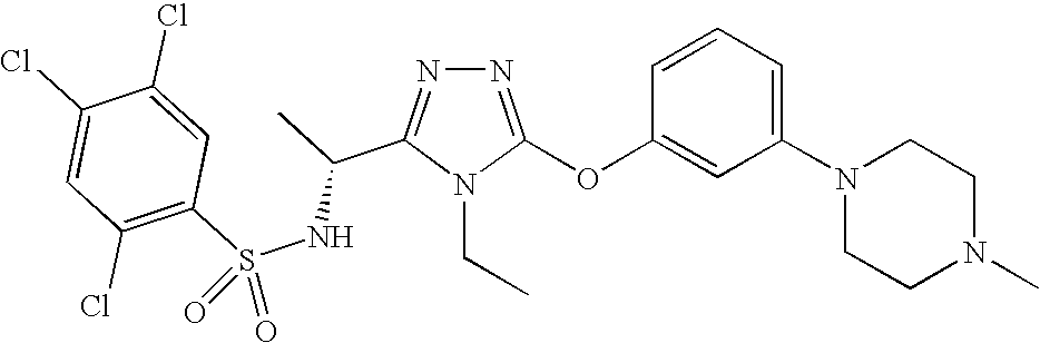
N1=C(OC2=CC(N3CCN(C)CC3)=CC=C2)N(CC)C(C(C)NS(C2=C(Cl)C=C(Cl)C(Cl)=C2)(=O)=O)=N1
